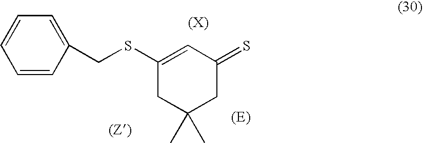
C1=CC(CSC2=CC(=S)CC(C)(C)C2)=CC=C1
